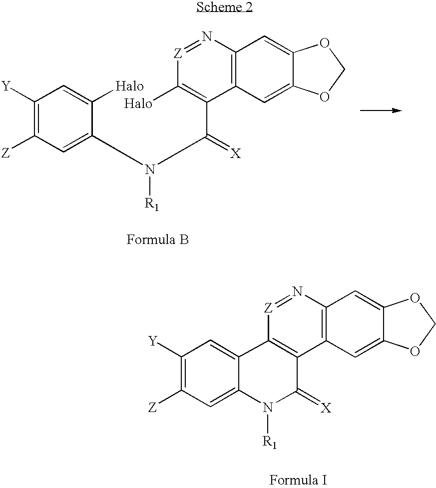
C1([Y])=C([Z])C=C(N(C(C2=C([Halo])[Z]=NC3=C2C=C2C(=C3)OCO2)=[X])[R1])C([Halo])=C1.C1([Y])=C([Z])C=C2C(=C1)C1=C(C(=[X])N2[R1])C2=C(N=[Z]1)C=C1C(=C2)OCO1
